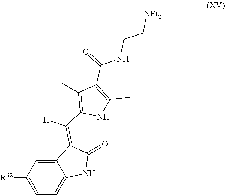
C12=CC([R32])=CC=C1NC(=O)C2=C(C1=C(C)C(C(=O)NCC[NEt2])=C(C)N1)[H]
